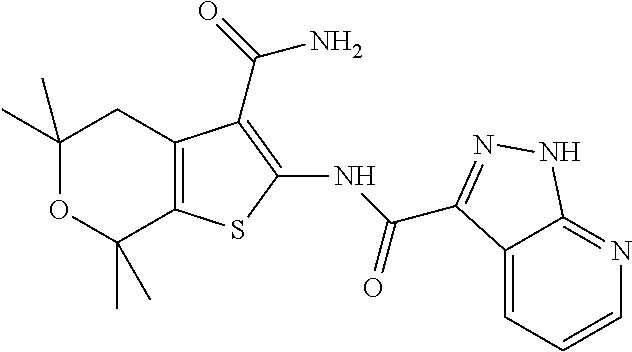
C1(C)(C)OC(C)(C)C2=C(C1)C(C(N)=O)=C(NC(=O)C1=NNC3=NC=CC=C31)S2
